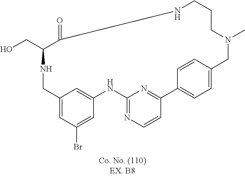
N1CC2=CC(Br)=CC(=C2)NC2=NC=CC(=N2)C2=CC=C(C=C2)CN(C)CCCNC(=O)C1CO
